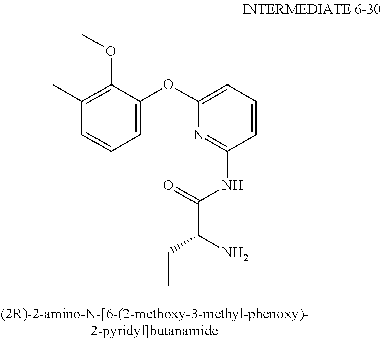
C1=CC=C(OC2=CC=CC(C)=C2OC)N=C1NC(C(CC)N)=O
